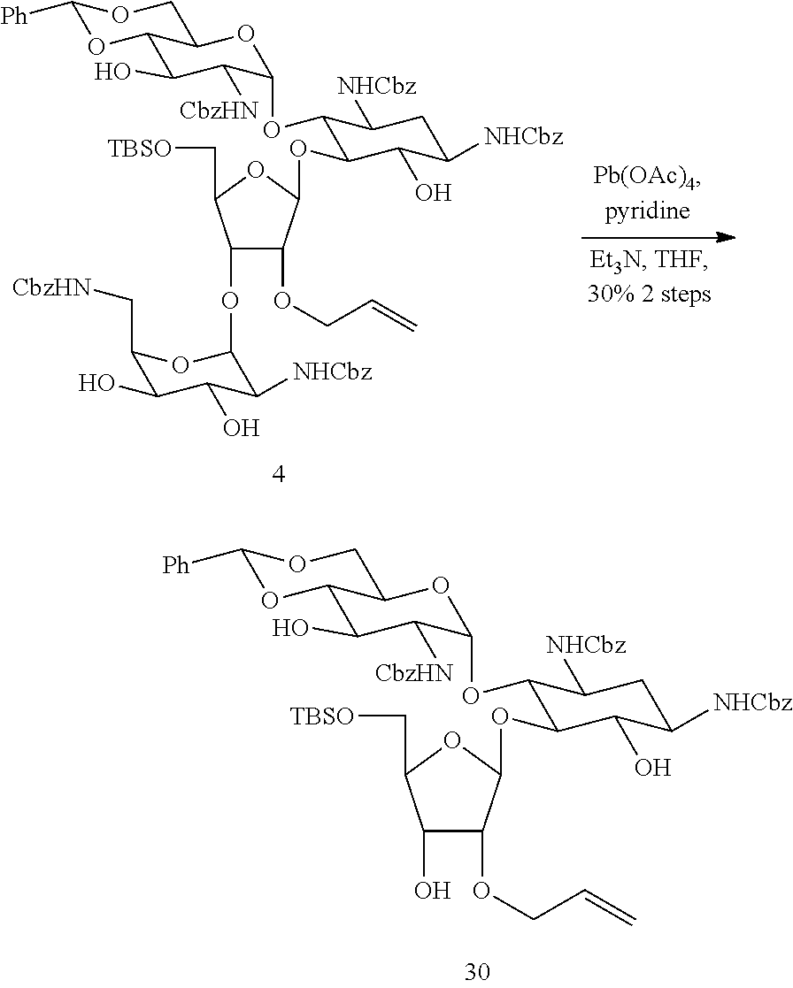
C1(OC2C([NHCbz])C(O)C(O)C(C[CbzHN])O2)C(OCC=C)C(OC2C(OC3C([CbzHN])C(O)C4OC([Ph])OCC4O3)C([NHCbz])CC([NHCbz])C2O)OC1C[TBSO].C1(O)C(OCC=C)C(OC2C(OC3C([CbzHN])C(O)C4OC([Ph])OCC4O3)C([NHCbz])CC([NHCbz])C2O)OC1C[TBSO]
